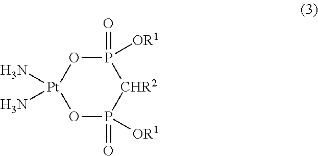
O1[Pt](N)(N)OP(=O)([OR1])[CHR2]P1(=O)[OR1]
